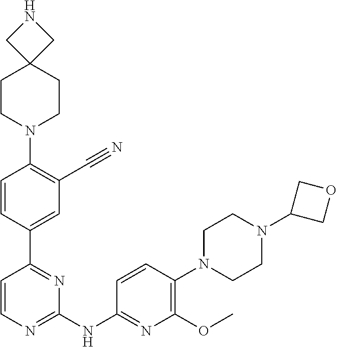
C1CN(C2=C(OC)N=C(NC3=NC=CC(C4=CC(C#N)=C(N5CCC6(CC5)CNC6)C=C4)=N3)C=C2)CCN1C1COC1
